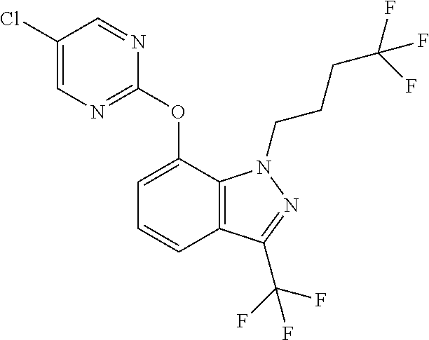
C1(Cl)=CN=C(OC2=CC=CC3=C2N(CCCC(F)(F)F)N=C3C(F)(F)F)N=C1
